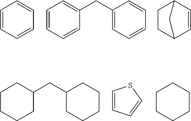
C1=CC=CC=C1.C1=CC=CC(CC2=CC=CC=C2)=C1.C1CC2C=CC1C2.C1CCCC(CC2CCCCC2)C1.C1=CC=CS1.C1CCCCC1
